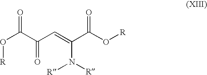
O(C(C(C=C(C(O[R])=O)N([R])[R])=O)=O)[R]
